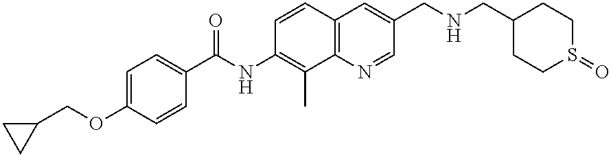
C(OC1=CC=C(C(NC2=C(C)C3=C(C=C2)C=C(CNCC2CCS(=O)CC2)C=N3)=O)C=C1)C1CC1
